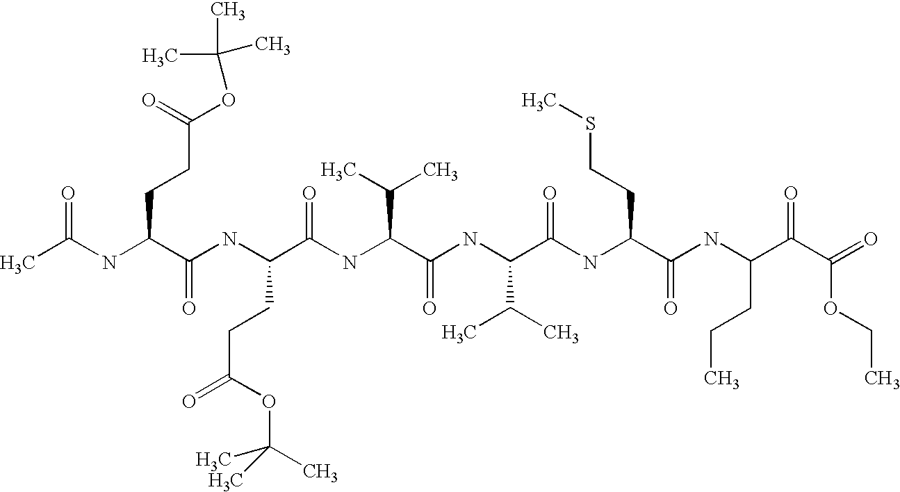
CC(NC(C(NC(C(NC(C(NC(C(NC(C(NC(C(=O)C(OCC)=O)CCC)=O)CCSC)=O)C(C)C)=O)C(C)C)=O)CCC(=O)OC(C)(C)C)=O)CCC(OC(C)(C)C)=O)=O
